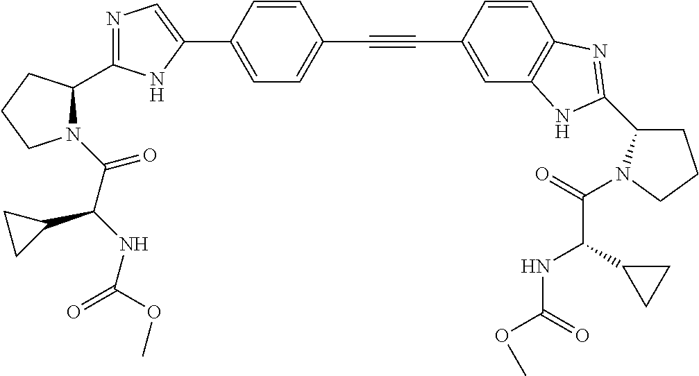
C1=C(C2=CN=C(C3N(C(C(NC(=O)OC)C4CC4)=O)CCC3)N2)C=CC(C#CC2=CC3=C(C=C2)N=C(C2CCCN2C(=O)C(C2CC2)NC(=O)OC)N3)=C1
